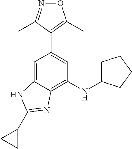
C1=C2C(=C(NC3CCCC3)C=C1C1=C(C)ON=C1C)N=C(C1CC1)N2
